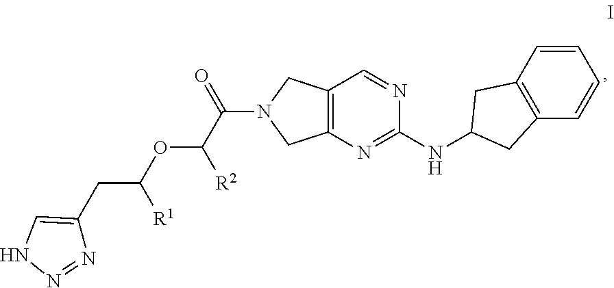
C1=CC2=C(C=C1)CC(NC1=NC3=C(C=N1)CN(C(C(OC(CC1=CNN=N1)[R1])[R2])=O)C3)C2
